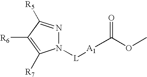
N1([L][A1]C(OC)=O)N=C([R5])C([R6])=C1[R7]
